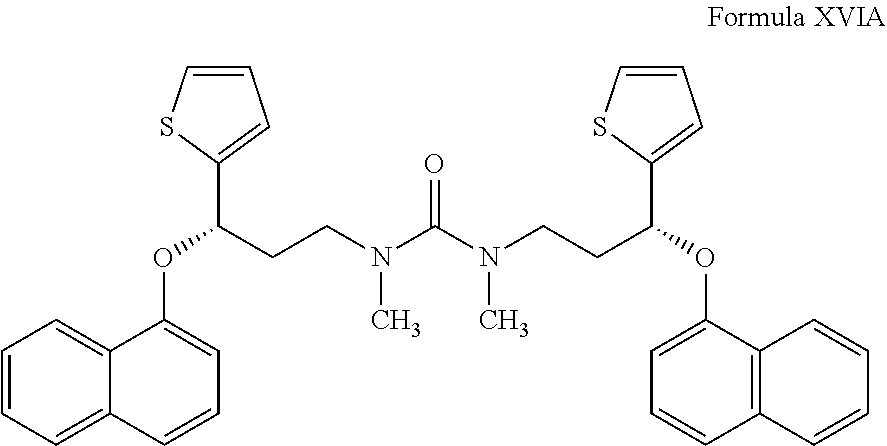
C1=CC=C2C(=C1)C(OC(C1=CC=CS1)CCN(C(N(CCC(OC1=CC=CC3=C1C=CC=C3)C1=CC=CS1)C)=O)C)=CC=C2
